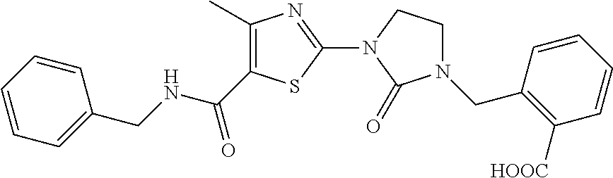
C1(C)=C(C(NCC2=CC=CC=C2)=O)SC(N2C(=O)N(CC3=C([HOOC])C=CC=C3)CC2)=N1
